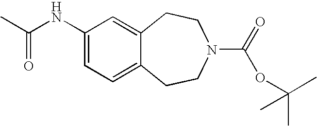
C1CN(C(=O)OC(C)(C)C)CCC2=CC(NC(C)=O)=CC=C12
